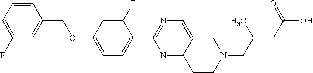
C1(F)=CC=CC(COC2=CC=C(C3=NC=C4C(=N3)CCN(CC(CC(O)=O)C)C4)C(F)=C2)=C1
